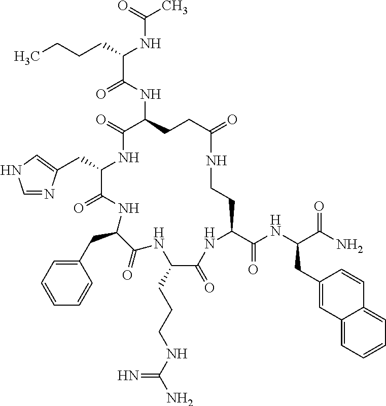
C(C1C(=O)NC(CC2=CC=CC=C2)C(=O)NC(CCCNC(N)=N)C(=O)NC(C(NC(C(N)=O)CC2=CC3=CC=CC=C3C=C2)=O)CCNC(=O)CCC(NC(C(CCCC)NC(C)=O)=O)C(=O)N1)C1=CNC=N1
